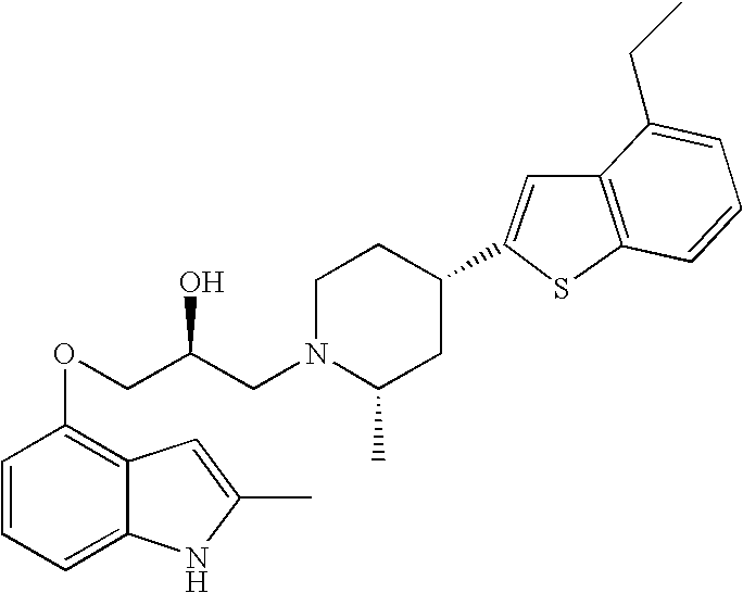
C1=CC=C2C(=C1OCC(CN1C(C)CC(C3=CC4=C(S3)C=CC=C4CC)CC1)O)C=C(C)N2
